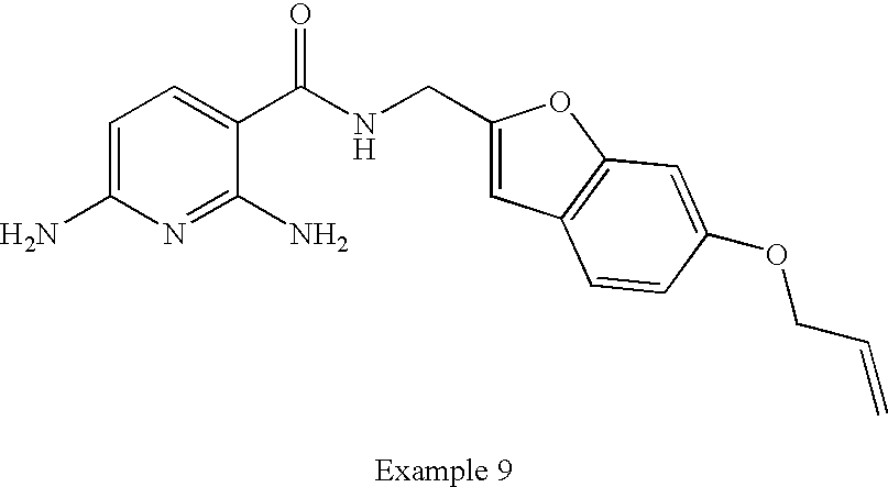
C1=C(N)N=C(N)C(C(NCC2=CC3=C(O2)C=C(OCC=C)C=C3)=O)=C1
